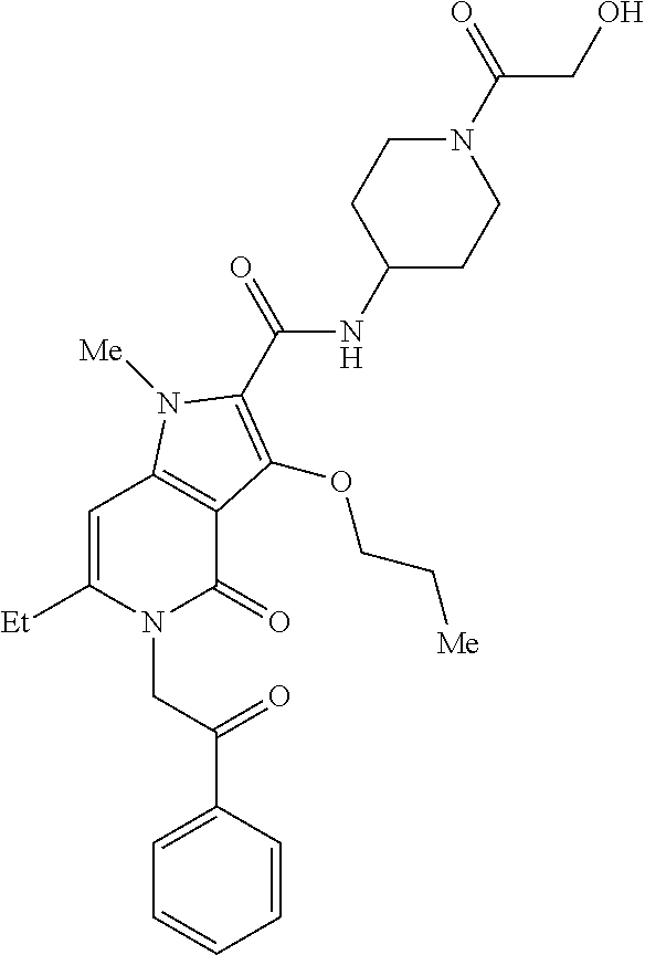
C(N1C(=O)C2=C(C=C1[Et])N([Me])C(C(NC1CCN(C(CO)=O)CC1)=O)=C2OCC[Me])C(=O)C1=CC=CC=C1
